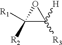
C1([R1])([R2])C([R3])([H])O1
